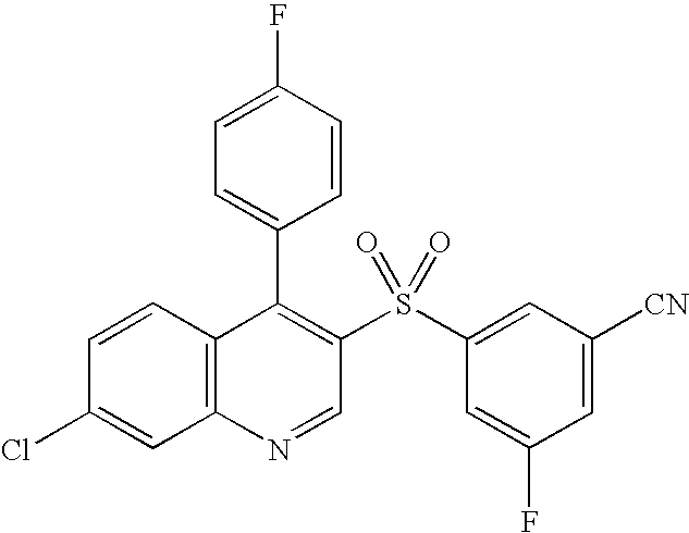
C12=C(C=CC(Cl)=C1)C(C1=CC=C(F)C=C1)=C(S(C1=CC([CN])=CC(F)=C1)(=O)=O)C=N2
